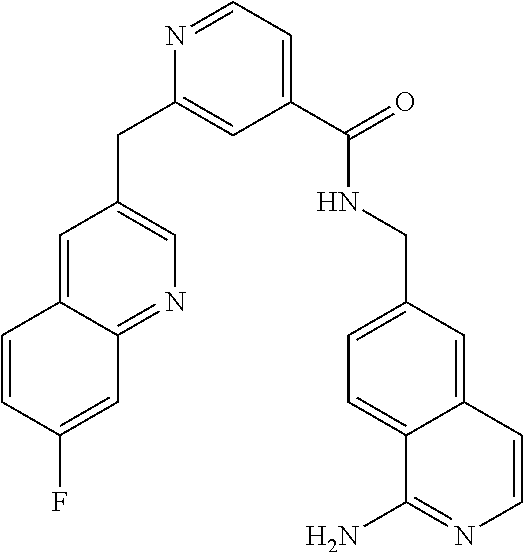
C1=C2C(=NC=C1CC1=CC(C(NCC3=CC=C4C(=C3)C=CN=C4N)=O)=CC=N1)C=C(F)C=C2
